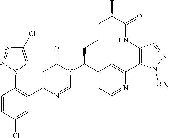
C1=CC(Cl)=CC(C2=CC(=O)N(C3C4=CC=NC(=C4)C4=C(NC(=O)C(C)CCC3)C=NN4[CD3])C=N2)=C1N1C=C(Cl)N=N1
